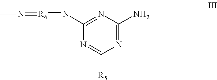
N1=C(N)N=C(N=[R6]=NC)N=C1[R5]
